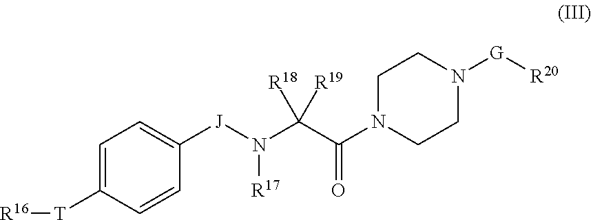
C1=C([T][R16])C=CC([J]N(C(C(N2CCN([G][R20])CC2)=O)([R18])[R19])[R17])=C1
